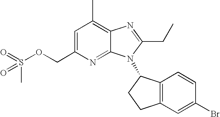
C1=C(COS(=O)(C)=O)N=C2C(=C1C)N=C(CC)N2C1C2=C(CC1)C=C(Br)C=C2
